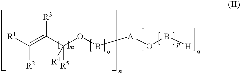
[R1]C(=C(C(OB[A]OB[H])([R5])[R4])[R3])[R2]
